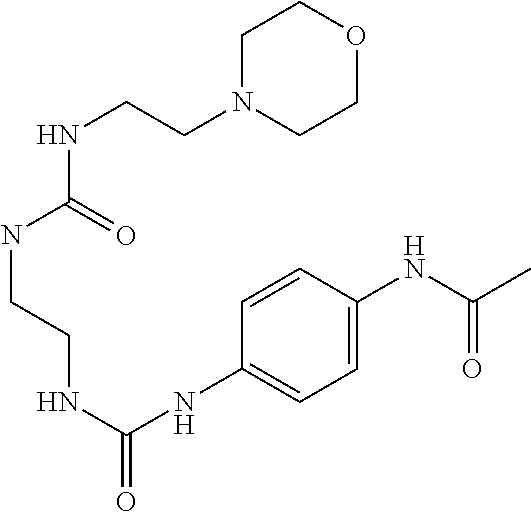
C1=CC(NC(NCCNC(=O)NCCN2CCOCC2)=O)=CC=C1NC(C)=O
